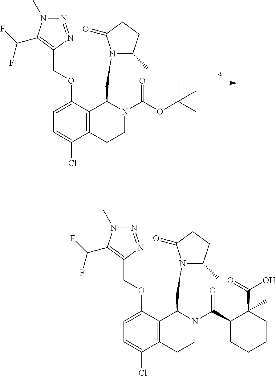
O(C(C)(C)C)C(N1CCC2=C(C(OCC3=C(C(F)F)N(C)N=N3)=CC=C2Cl)C1CN1C(C)CCC1=O)=O.C(=O)(O)C1(C)C(C(N2CCC3=C(C(OCC4=C(C(F)F)N(C)N=N4)=CC=C3Cl)C2CN2C(C)CCC2=O)=O)CCCC1
